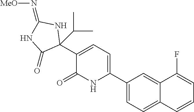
C1(C2=CC=C(C3(C(C)C)NC(=N[MeO])NC3=O)C(=O)N2)=CC=C2C(=C1)C(F)=CC=C2
